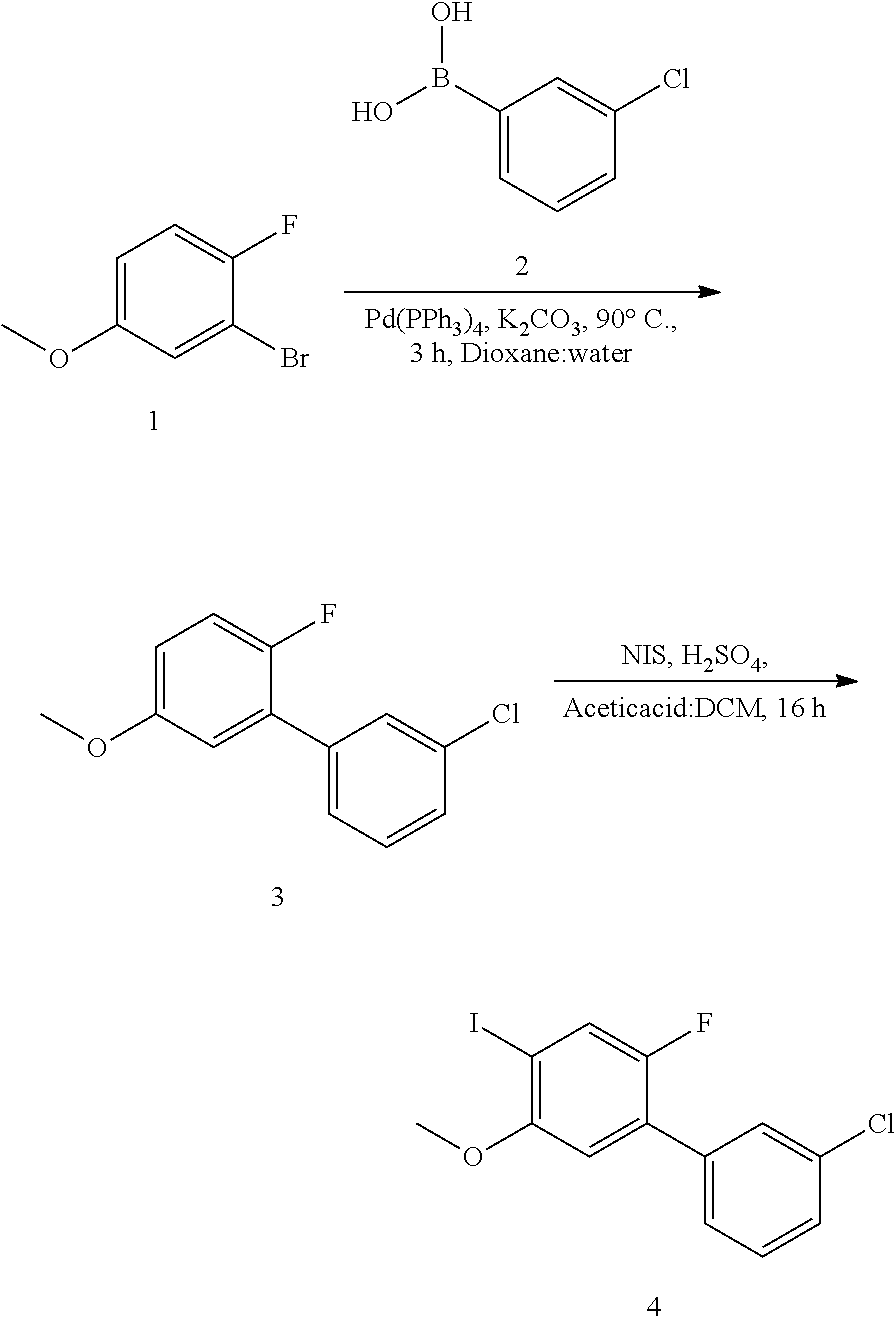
C1=C(OC)C=C(C2=CC=CC(Cl)=C2)C(F)=C1.C1(I)=C(OC)C=C(C2=CC=CC(Cl)=C2)C(F)=C1.C1=C(OC)C=C(Br)C(F)=C1.C1(B(O)O)=CC=CC(Cl)=C1
